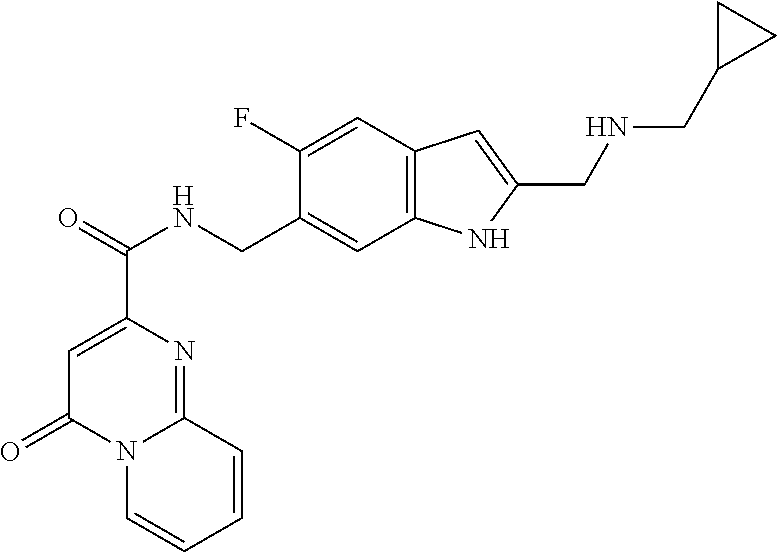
C1=C(C(=O)NCC2=CC3=C(C=C2F)C=C(CNCC2CC2)N3)N=C2N(C1=O)C=CC=C2
